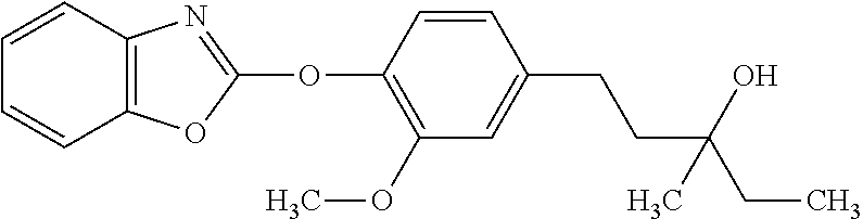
C1(OC2=NC3=C(O2)C=CC=C3)=C(OC)C=C(CCC(CC)(O)C)C=C1
